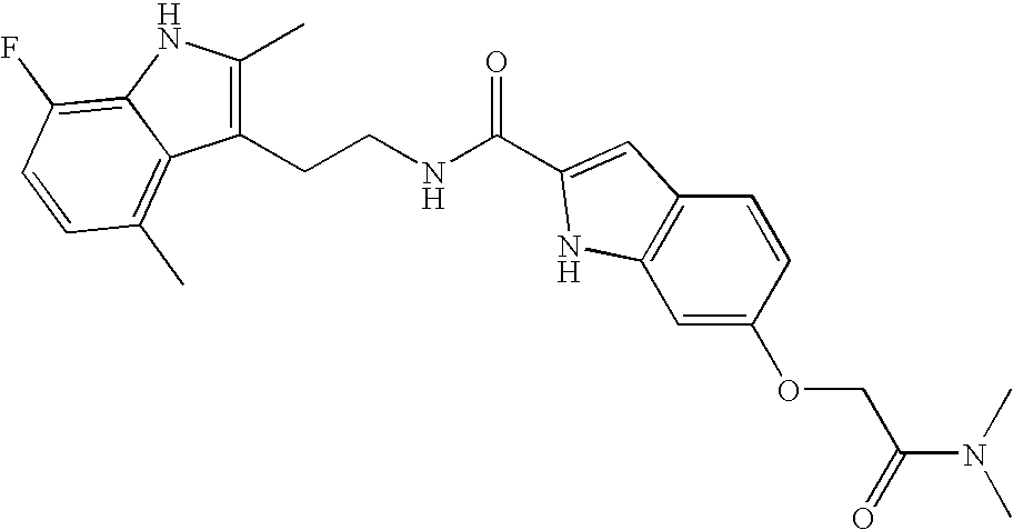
C1(CCNC(=O)C2=CC3=C(C=C(OCC(N(C)C)=O)C=C3)N2)=C(C)NC2=C(F)C=CC(C)=C12
